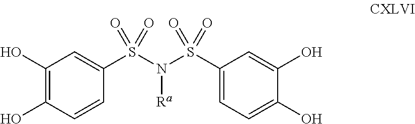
C1(O)=C(O)C=CC(S(N(S(C2=CC=C(O)C(O)=C2)(=O)=O)[Ra])(=O)=O)=C1
